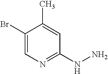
C1(Br)=CN=C(NN)C=C1C
